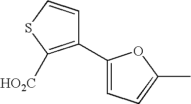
C1(C2=CC=C(C)O2)=C([HO2C])SC=C1
